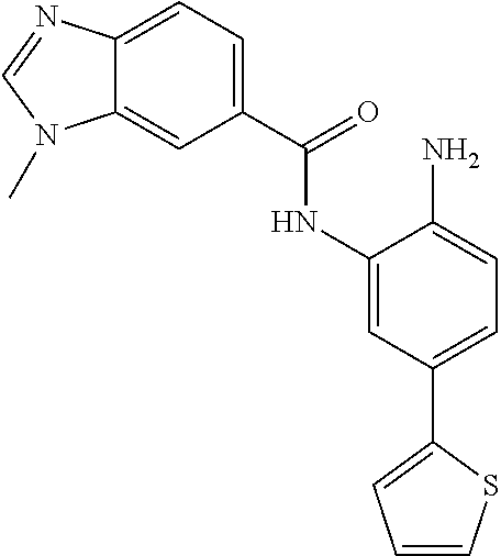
C12=CC(C(=O)NC3=CC(C4=CC=CS4)=CC=C3N)=CC=C1N=CN2C
